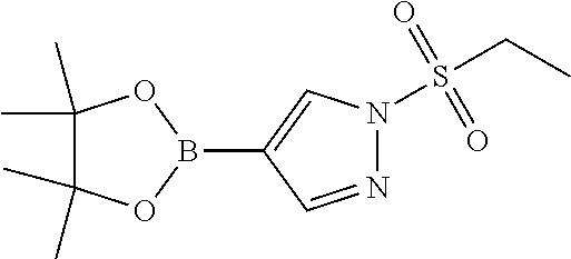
C1(C)(C)C(C)(C)OB(C2=CN(S(CC)(=O)=O)N=C2)O1
